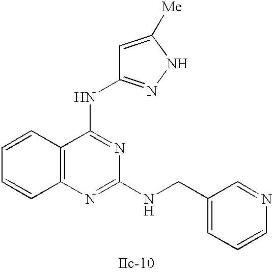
C12=C(N=C(NCC3=CC=CN=C3)N=C1NC1=NNC([Me])=C1)C=CC=C2
